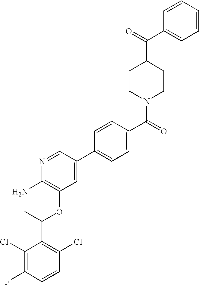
C1(Cl)=C(F)C=CC(Cl)=C1C(C)OC1=C(N)N=CC(C2=CC=C(C(=O)N3CCC(C(=O)C4=CC=CC=C4)CC3)C=C2)=C1
